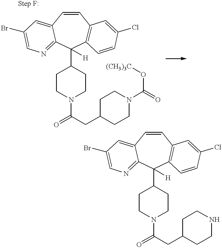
C1=CC2=CC(Br)=CN=C2C(C2CCN(C(=O)CC3CCN(C(=O)O[(CH3)3C])CC3)CC2)([H])C2=C1C=C(Cl)C=C2.C1=CC2=CC(Br)=CN=C2C(C2CCN(C(=O)CC3CCNCC3)CC2)([H])C2=C1C=C(Cl)C=C2
